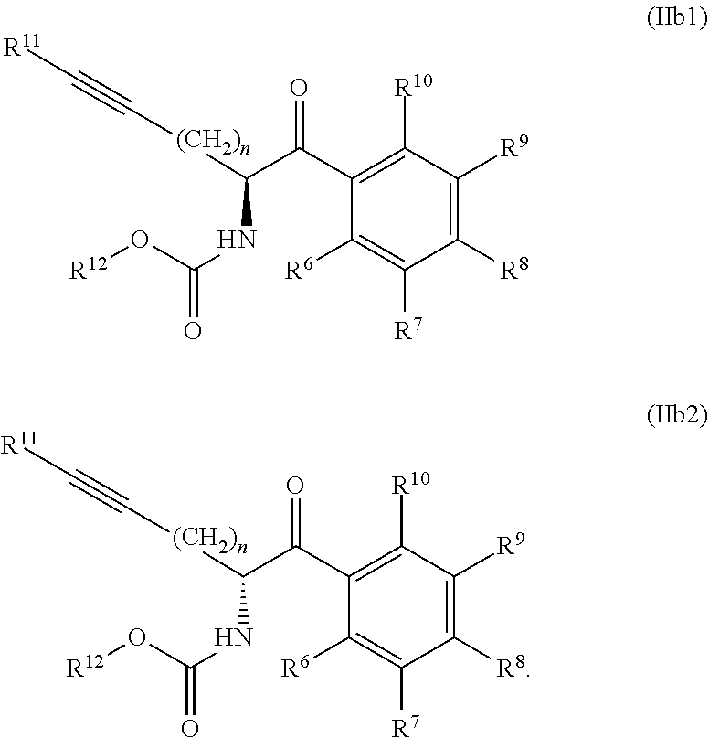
C1([R8])=C([R9])C([R10])=C(C(C([(CH2)n]C#C[R11])NC(=O)O[R12])=O)C([R6])=C1[R7].C1([R8])=C([R9])C([R10])=C(C(C([(CH2)n]C#C[R11])NC(=O)O[R12])=O)C([R6])=C1[R7]
